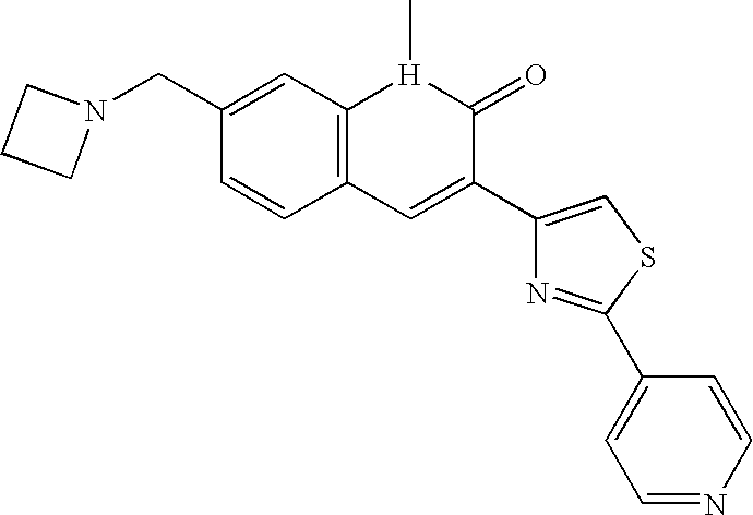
C1CCN1CC1=CC2=C(C=C1)C=C(C1=CSC(C3=CC=NC=C3)=N1)C(=O)[H]2C
